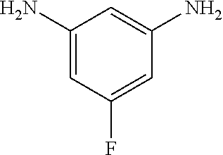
C1(N)=CC(F)=CC(N)=C1
